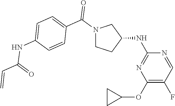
N1(C(C2=CC=C(NC(=O)C=C)C=C2)=O)CCC(NC2=NC(OC3CC3)=C(F)C=N2)C1
